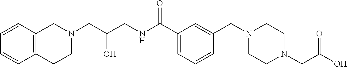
C1(C(NCC(CN2CCC3=C(C2)C=CC=C3)O)=O)=CC=CC(CN2CCN(CC(O)=O)CC2)=C1
